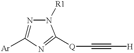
N1=C([Ar])N=C([Q]C#C[H])N1[R1]
